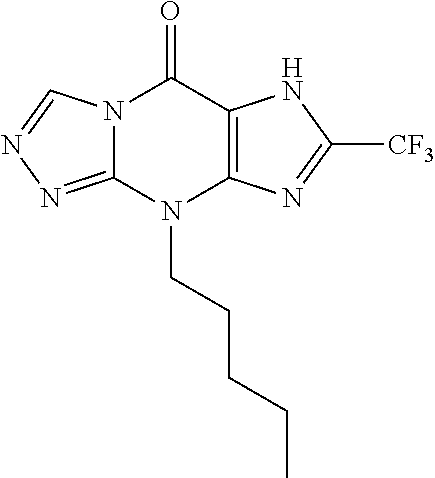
N12C(=NN=C1)N(CCCCC)C1=C(C2=O)NC([CF3])=N1
